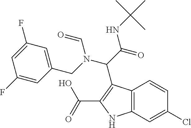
C(C(NC(C)(C)C)=O)(N(C=O)CC1=CC(F)=CC(F)=C1)C1=C(C(O)=O)NC2=C1C=CC(Cl)=C2
